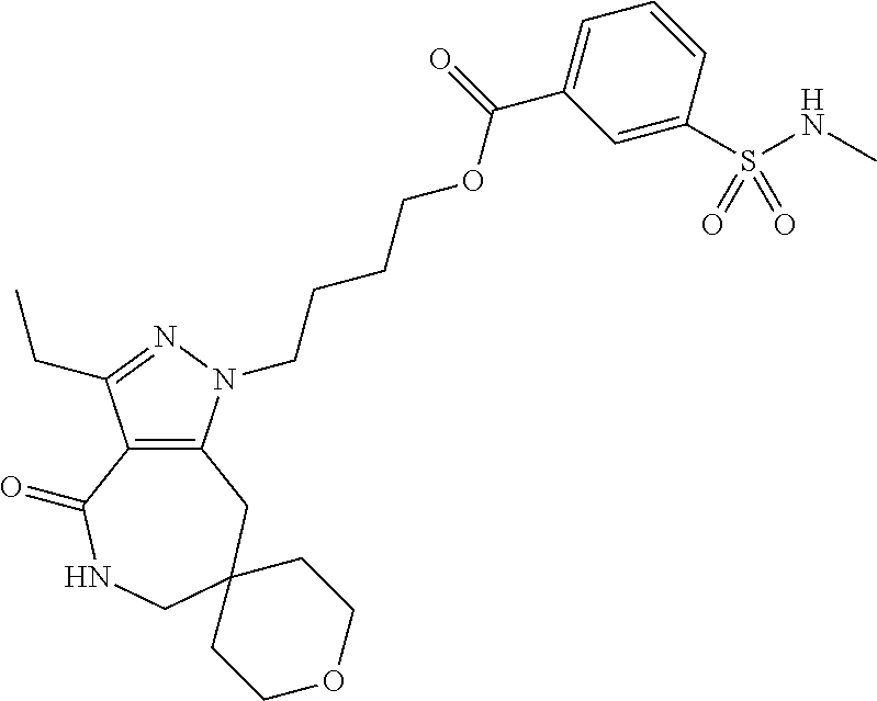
C12=C(CC3(CNC1=O)CCOCC3)N(CCCCOC(C1=CC=CC(S(NC)(=O)=O)=C1)=O)N=C2CC
